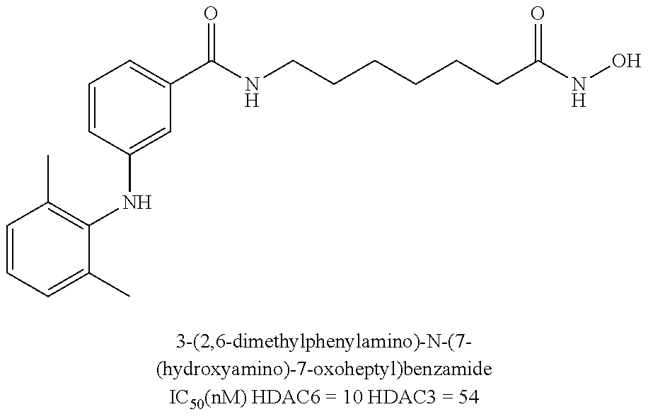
C1=CC=C(C(NCCCCCCC(NO)=O)=O)C=C1NC1=C(C)C=CC=C1C
